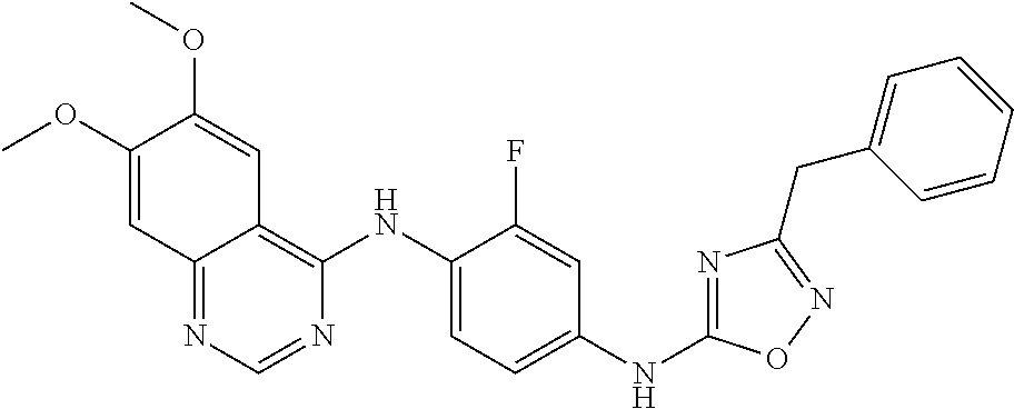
C1(OC)=CC2=NC=NC(NC3=CC=C(NC4=NC(CC5=CC=CC=C5)=NO4)C=C3F)=C2C=C1OC
